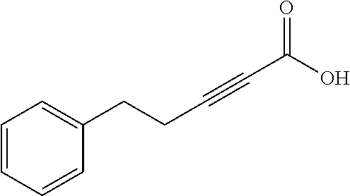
C(C#CC(O)=O)CC1=CC=CC=C1
